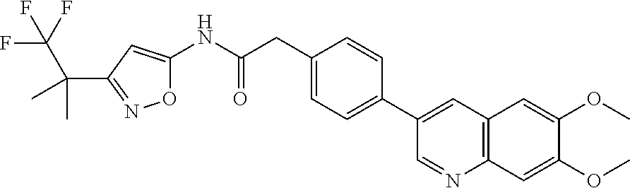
O1C(NC(CC2=CC=C(C3=CC4=C(N=C3)C=C(OC)C(OC)=C4)C=C2)=O)=CC(C(C)(C)C(F)(F)F)=N1
